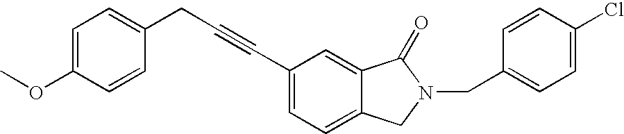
C(C1=CC=C2C(=C1)C(=O)N(CC1=CC=C(Cl)C=C1)C2)#CCC1=CC=C(OC)C=C1
